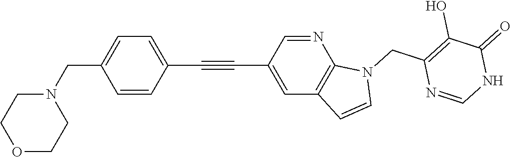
C1(C#CC2=CC=C(CN3CCOCC3)C=C2)=CC2=C(N=C1)N(CC1=C(O)C(=O)NC=N1)C=C2
